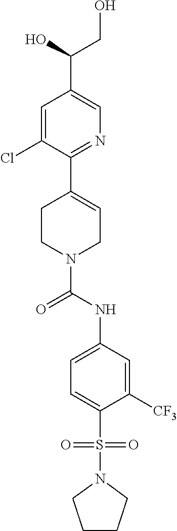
C1=C(Cl)C(C2=CCN(C(NC3=CC=C(S(N4CCCC4)(=O)=O)C([CF3])=C3)=O)CC2)=NC=C1C(CO)O
